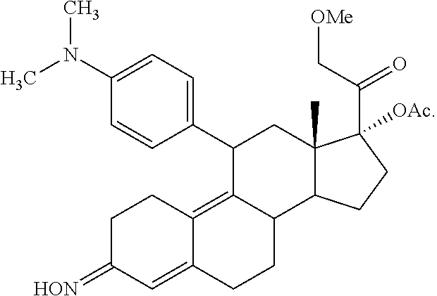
C1=C(N(C)C)C=CC(C2C3=C4C(=CC(=[HON])CC4)CCC3C3C(C)(C2)C(C(C[OMe])=O)([OAc])CC3)=C1
